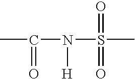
C(N(S(C)(=O)=O)[H])(C)=O
